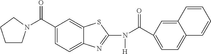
C1(C(N2CCCC2)=O)=CC=C2C(=C1)SC(N(C(C1=CC=C3C(=C1)C=CC=C3)=O)[H])=N2
